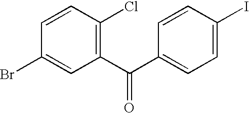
C1(C(=O)C2=CC=C(I)C=C2)=C(Cl)C=CC(Br)=C1
